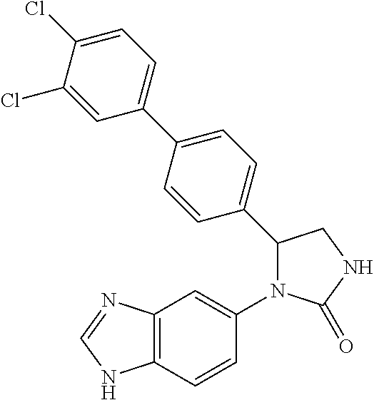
C1(=O)NCC(C2=CC=C(C3=CC=C(Cl)C(Cl)=C3)C=C2)N1C1=CC2=C(NC=N2)C=C1
